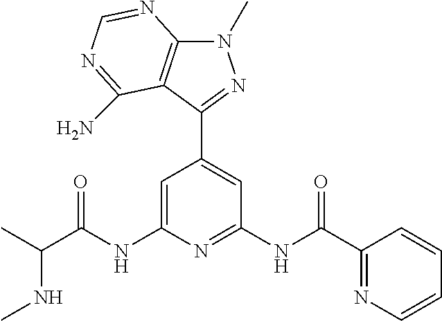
C1=C(NC(C(C)NC)=O)N=C(NC(C2=NC=CC=C2)=O)C=C1C1=NN(C)C2=C1C(N)=NC=N2
